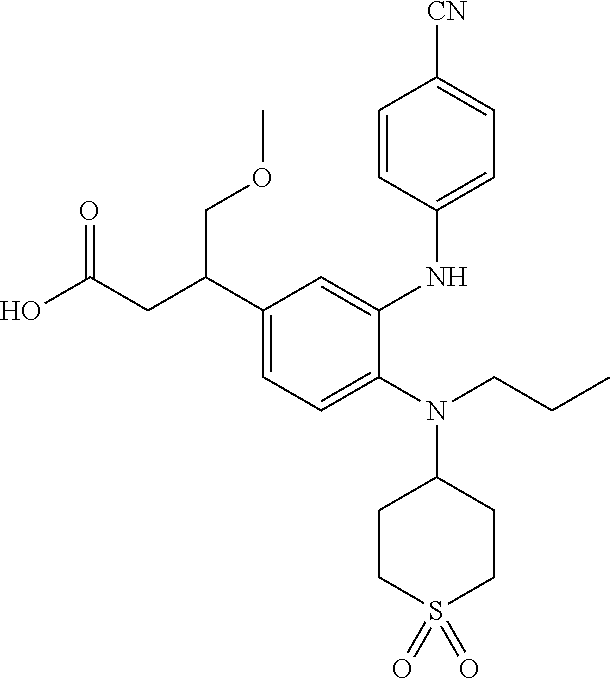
C1(N(C2CCS(=O)(=O)CC2)CCC)=CC=C(C(CC(O)=O)COC)C=C1NC1=CC=C([CN])C=C1
